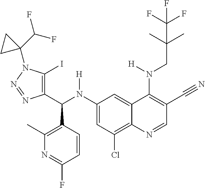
C1(N(C(C2=C(I)N(C3(C(F)F)CC3)N=N2)C2=C(C)N=C(F)C=C2)[H])=CC(Cl)=C2C(=C1)C(N(CC(C)(C)C(F)(F)F)[H])=C(C#N)C=N2
